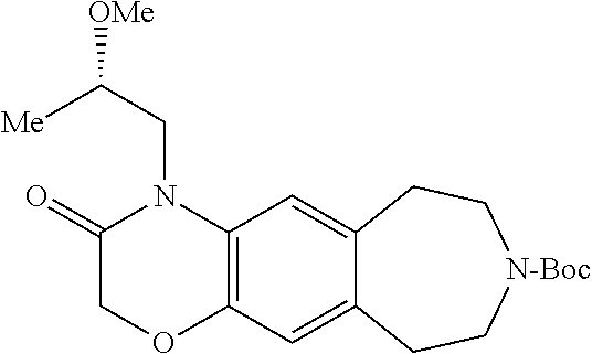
C1(=O)COC2=C(N1CC([OMe])[Me])C=C1C(=C2)CC[N-Boc]CC1
